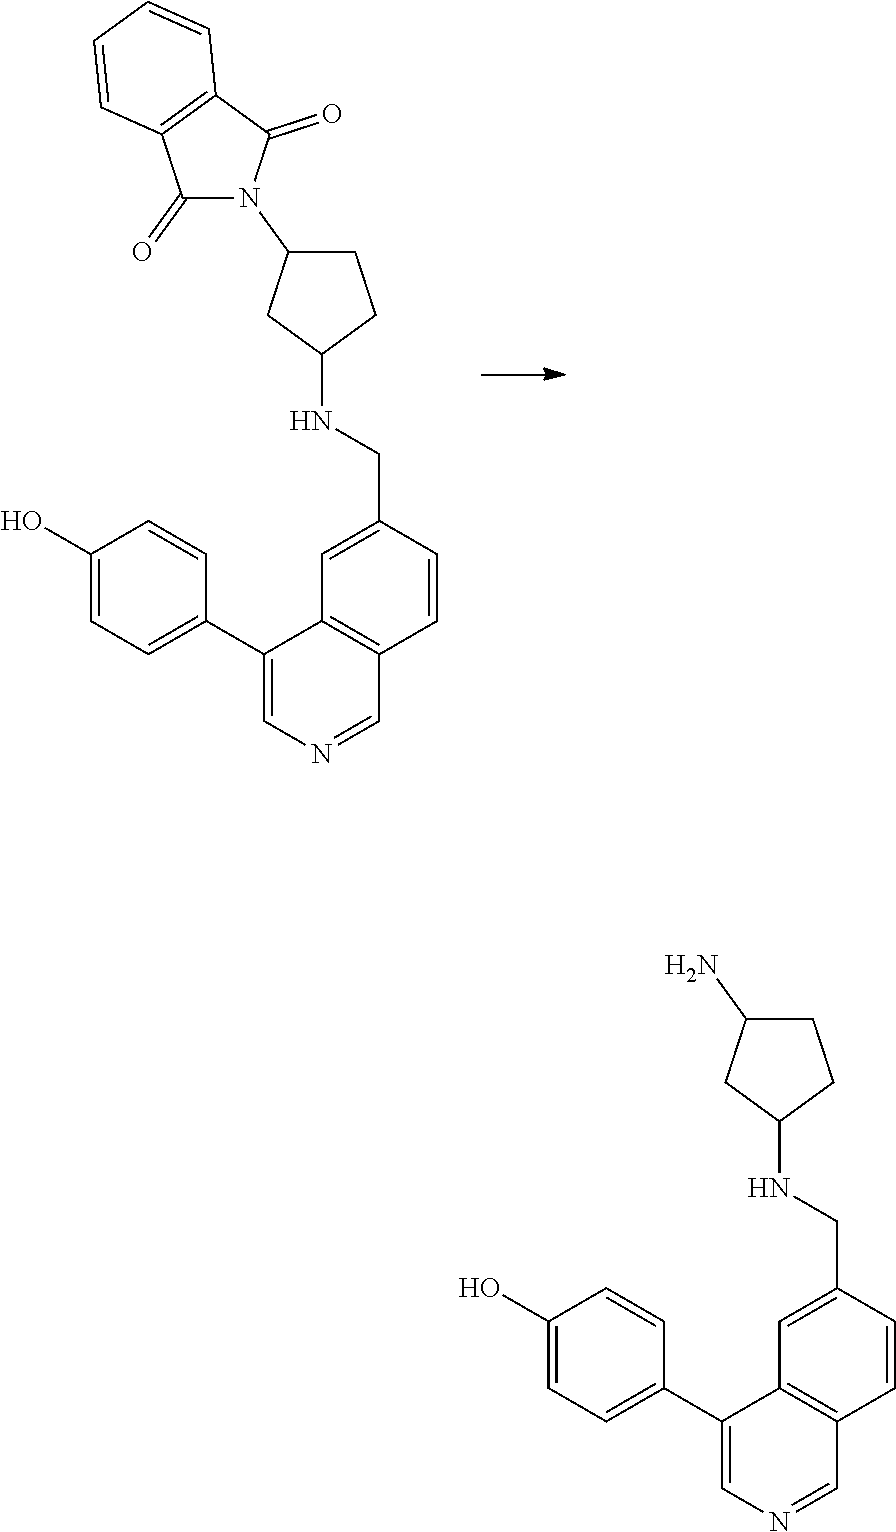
C1(C2=CC=C(O)C=C2)=CN=CC2=C1C=C(CNC1CCC(N3C(=O)C4=C(C3=O)C=CC=C4)C1)C=C2.C1(C2=CC=C(O)C=C2)=CN=CC2=C1C=C(CNC1CCC(N)C1)C=C2
